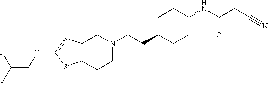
C(CC1CCC(NC(CC#N)=O)CC1)N1CC2=C(CC1)SC(OCC(F)F)=N2
